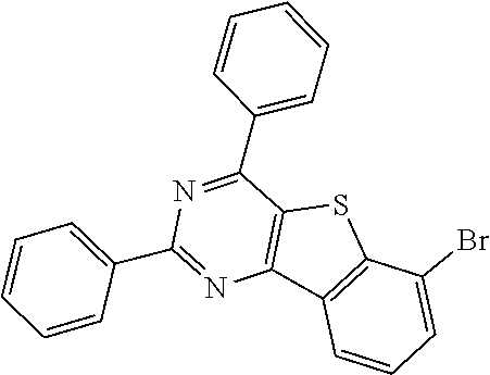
C12=C(C3=C(S1)C(Br)=CC=C3)N=C(C1=CC=CC=C1)N=C2C1=CC=CC=C1
